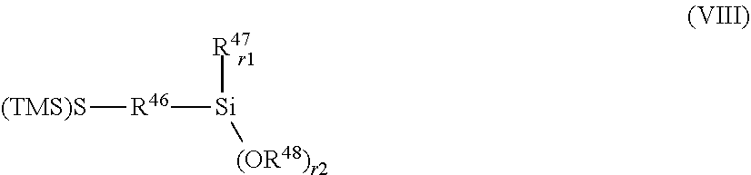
[R46]([(TMS)S])[Si]([R47])[(OR48)r2]
